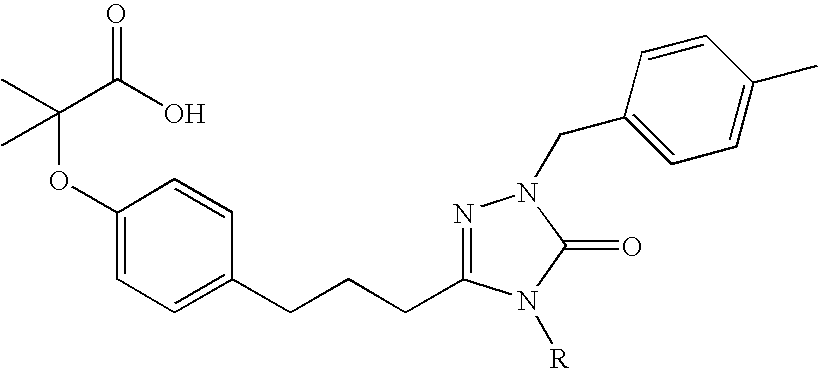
N1=C(CCCC2=CC=C(OC(C)(C(O)=O)C)C=C2)N([R])C(=O)N1CC1=CC=C(C)C=C1
